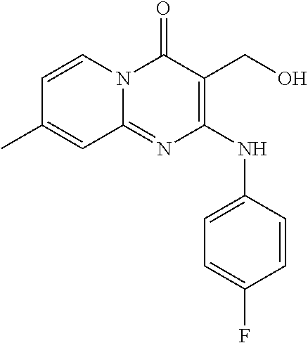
C1=CN2C(=NC(NC3=CC=C(F)C=C3)=C(CO)C2=O)C=C1C
